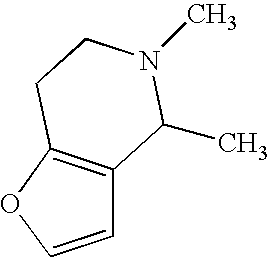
C12=C(OC=C1)CCN(C)C2C
